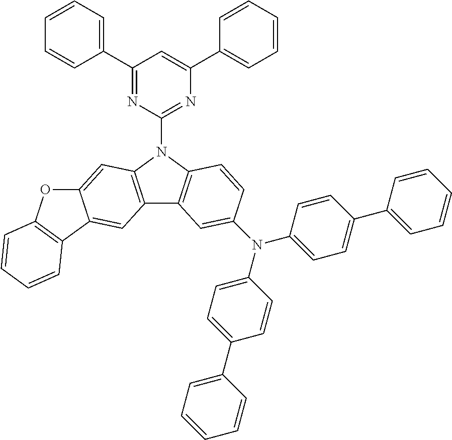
C1(C2=CC=CC=C2)=NC(N2C3=C(C4=C2C=C2C(=C4)C4=C(O2)C=CC=C4)C=C(N(C2=CC=C(C4=CC=CC=C4)C=C2)C2=CC=C(C4=CC=CC=C4)C=C2)C=C3)=NC(C2=CC=CC=C2)=C1
